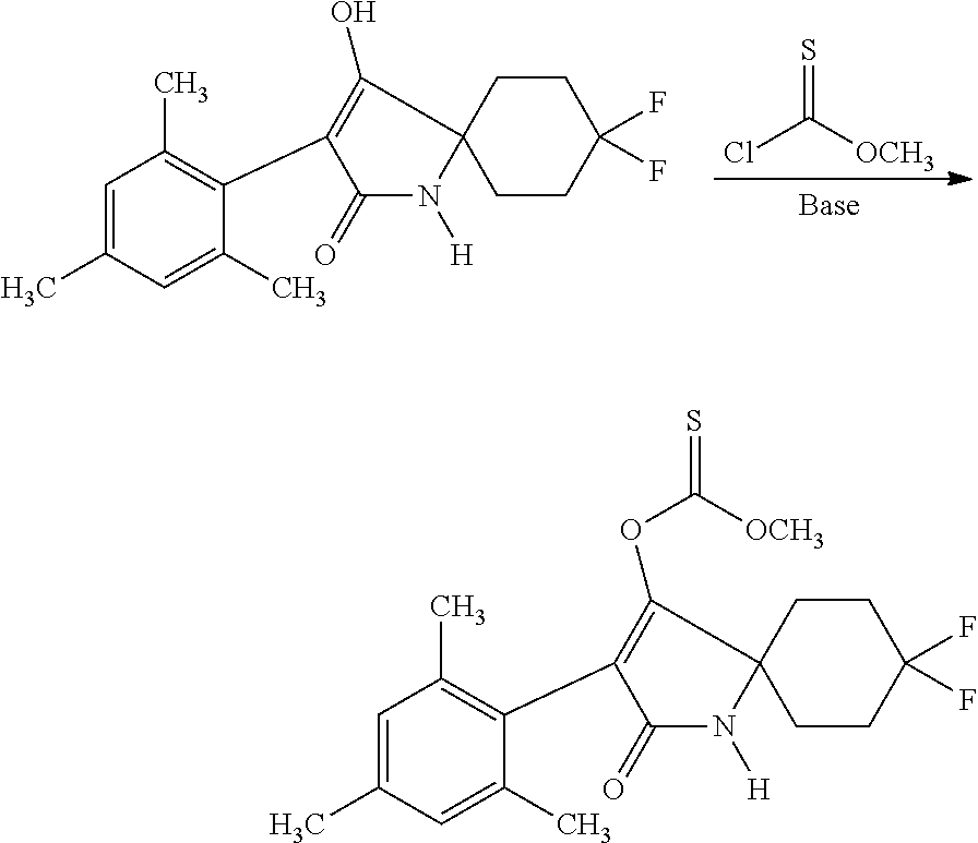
C1(O)=C(C2=C(C)C=C(C)C=C2C)C(=O)N([H])C12CCC(F)(F)CC2.ClC([OCH3])=S.C1(OC(=S)[OCH3])=C(C2=C(C)C=C(C)C=C2C)C(=O)N([H])C12CCC(F)(F)CC2
